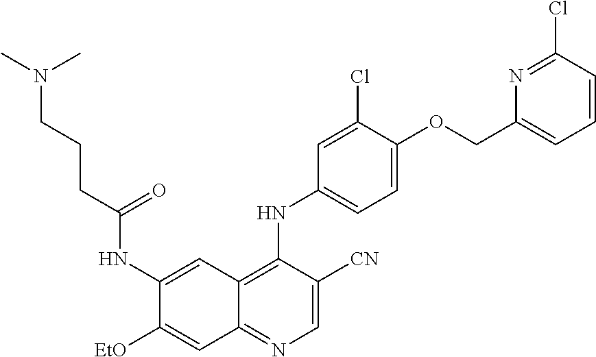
C1=C([CN])C(NC2=CC=C(OCC3=CC=CC(Cl)=N3)C(Cl)=C2)=C2C(=N1)C=C([EtO])C(NC(CCCN(C)C)=O)=C2
